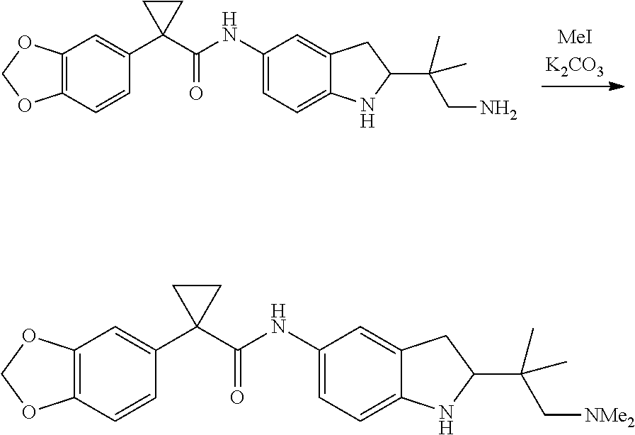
C12=C(C=CC(C3(C(NC4=CC=C5C(=C4)CC(C(C)(C[NMe2])C)N5)=O)CC3)=C1)OCO2.C12=C(C=CC(C3(C(NC4=CC=C5C(=C4)CC(C(C)(CN)C)N5)=O)CC3)=C1)OCO2
